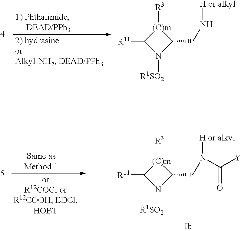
[(C)m]1([R3])C([R11])N([R1SO2])C1CN[H or alkyl].[(C)m]1([R3])C([R11])N([R1SO2])C1CN([H or alkyl])C([Y])=O
